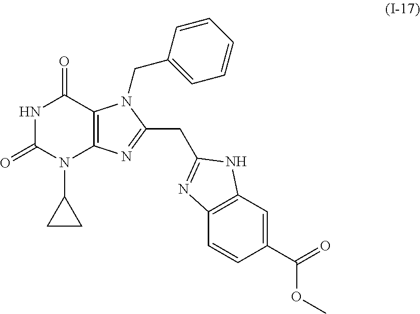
N1C(=O)N(C2CC2)C2=C(C1=O)N(CC1=CC=CC=C1)C(CC1=NC3=C(C=C(C(OC)=O)C=C3)N1)=N2
